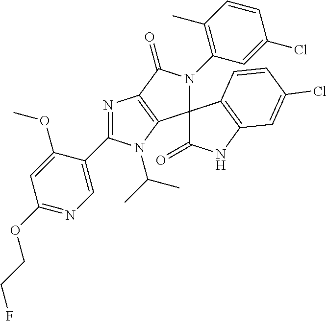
C1(OCCF)=NC=C(C2=NC3=C(C4(N(C5=C(C)C=CC(Cl)=C5)C3=O)C(=O)NC3=C4C=CC(Cl)=C3)N2C(C)C)C(OC)=C1
